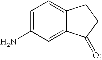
C1=C(N)C=C2C(=C1)CCC2=O
